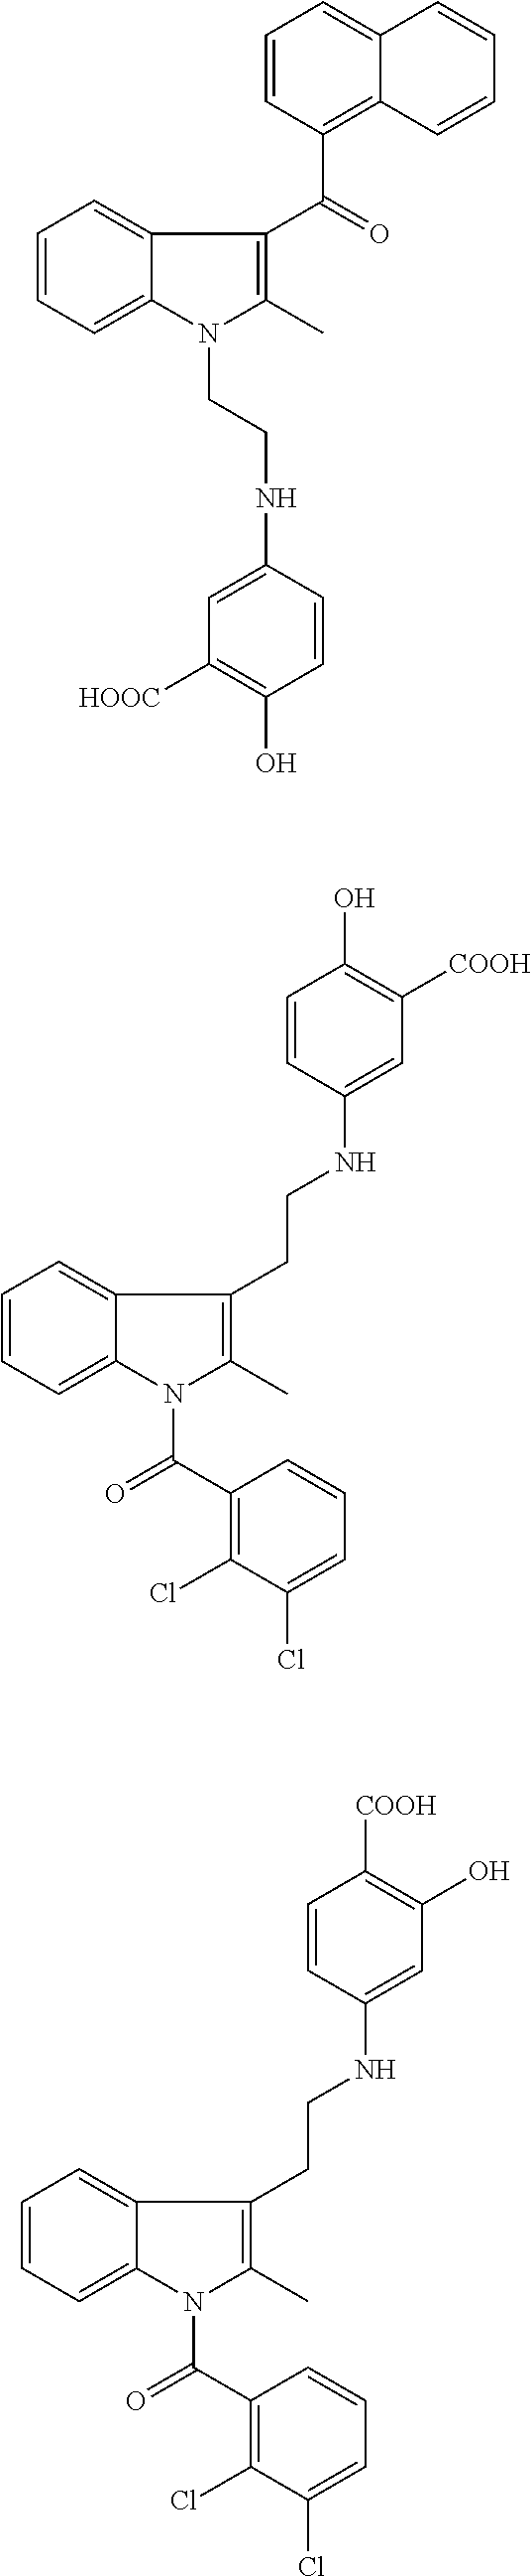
C1=CC(C(=O)C2=C(C)N(CCNC3=CC([HOOC])=C(O)C=C3)C3=CC=CC=C23)=C2C(=C1)C=CC=C2.C1=CC(NCCC2=C(C)N(C(C3=C(Cl)C(Cl)=CC=C3)=O)C3=CC=CC=C23)=CC([COOH])=C1O.C1=CC(NCCC2=C(C)N(C(C3=C(Cl)C(Cl)=CC=C3)=O)C3=CC=CC=C23)=CC(O)=C1[COOH]
